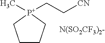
C1CC[P+](CC[CN])(C)C1
